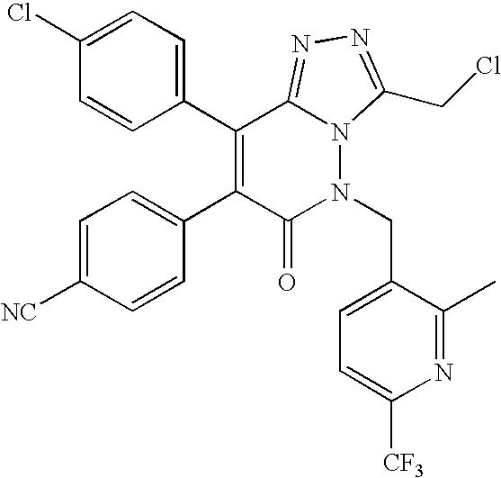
C1=C(Cl)C=CC(C2=C(C3=CC=C([NC])C=C3)C(=O)N(CC3=CC=C([CF3])N=C3C)N3C2=NN=C3CCl)=C1
